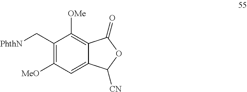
C1(C[PhthN])=C([MeO])C=C2C(=C1[OMe])C(=O)OC2[CN]
